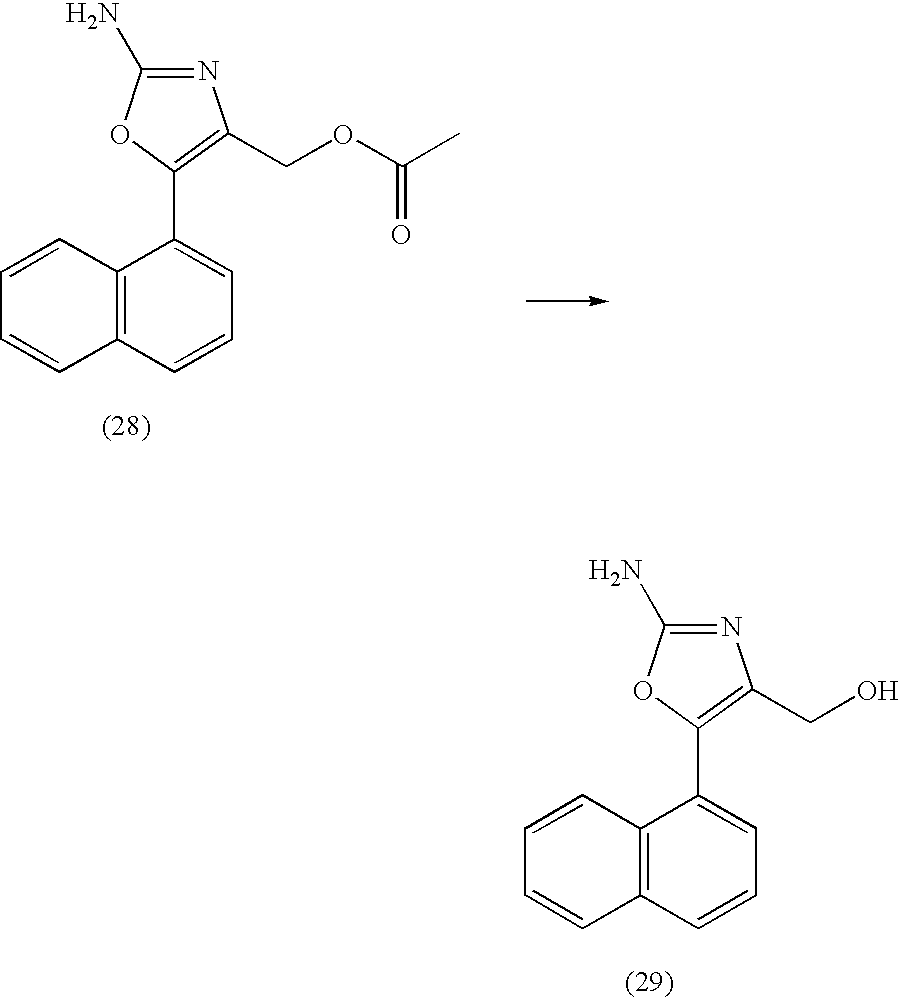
C1=CC2=C(C=C1)C=CC=C2C1=C(CO)N=C(N)O1.C1=CC2=C(C=C1)C=CC=C2C1=C(COC(C)=O)N=C(N)O1
